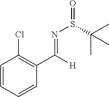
C1=CC=CC(C([H])=NS(=O)C(C)(C)C)=C1Cl
